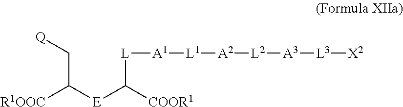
[Q]CC([E]C([COOR1])[L][A1][L1][A2][L2][A3][L3][X2])[R1OOC]
